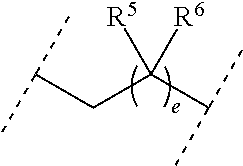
C(CC(C(C)C)([R5])[R6])(C)C
